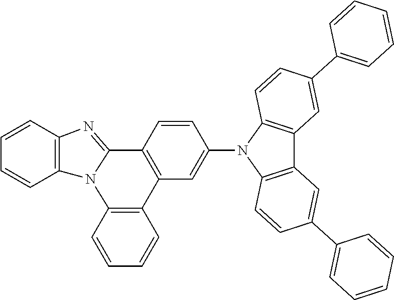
C1=CC2=C(C=C1)N1C(=NC3=C1C=CC=C3)C1=C2C=C(N2C3=C(C4=C2C=CC(C2=CC=CC=C2)=C4)C=C(C2=CC=CC=C2)C=C3)C=C1
